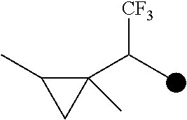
C1(C(C)[CF3])(C)C(C)C1
